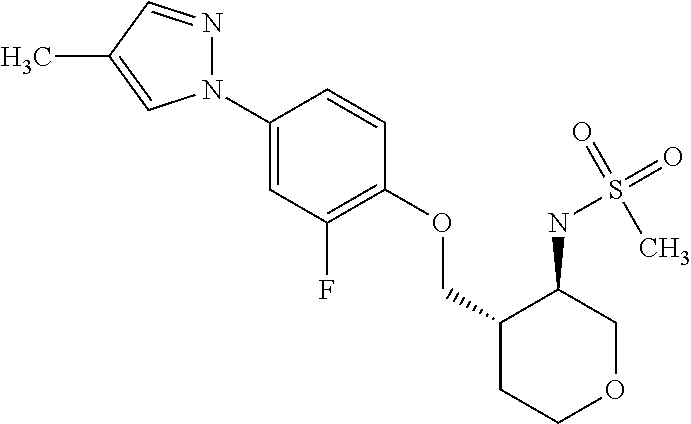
C1(N2N=CC(C)=C2)=CC(F)=C(OCC2CCOCC2NS(=O)(C)=O)C=C1
